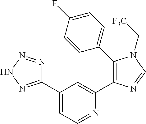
C1(C2=NNN=N2)=CC=NC(C2=C(C3=CC=C(F)C=C3)N(C[F3C])C=N2)=C1
